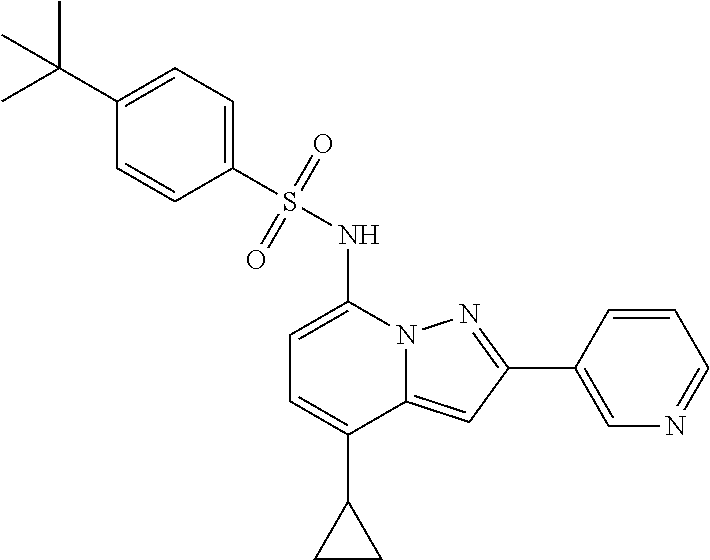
C1=C(NS(C2=CC=C(C(C)(C)C)C=C2)(=O)=O)N2C(=CC(C3=CN=CC=C3)=N2)C(C2CC2)=C1
